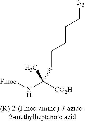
[Fmoc]NC([CO2H])(CCCCC[N3])C
